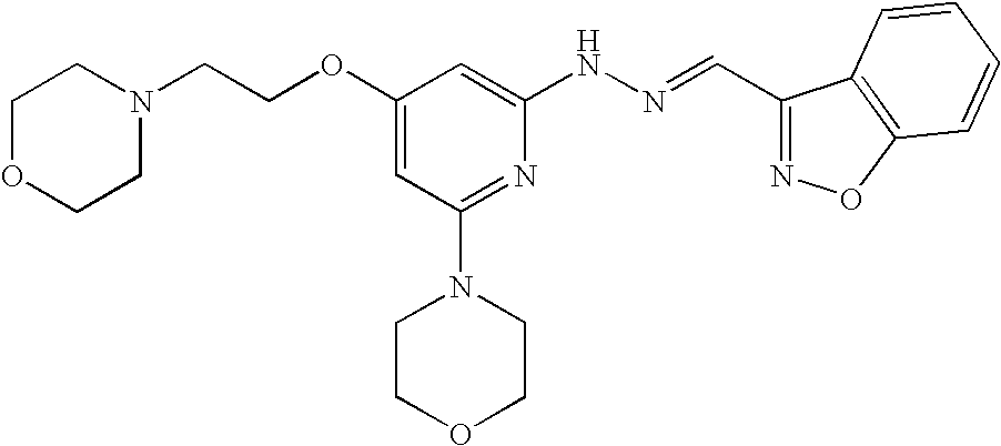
C(OC1=CC(N2CCOCC2)=NC(NN=CC2=NOC3=C2C=CC=C3)=C1)CN1CCOCC1
